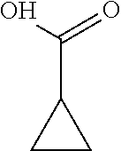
C(C1CC1)(O)=O
